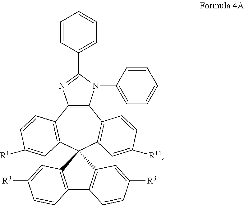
C12=C(N(C3=CC=CC=C3)C(C3=CC=CC=C3)=N1)C1=C(C=C([R11])C=C1)C1(C3=C2C=CC([R1])=C3)C2=C(C3=C1C=C([R3])C=C3)C=CC([R3])=C2
